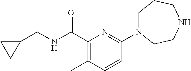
C1(C(NCC2CC2)=O)=C(C)C=CC(N2CCCNCC2)=N1
